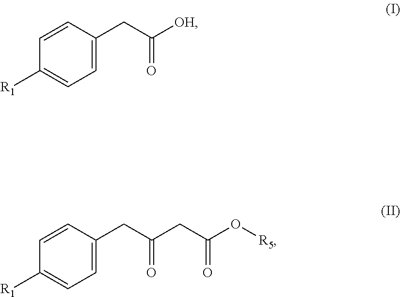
C1=C(CC([OH])=O)C=CC([R1])=C1.C1=C(CC(CC(O[R5])=O)=O)C=CC([R1])=C1
